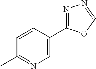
C1=CC(C2=NN=CO2)=CN=C1C
